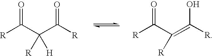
[R]C(C(C([R])=O)([H])[R])=O.[R]C(C(=C([R])O)[R])=O
